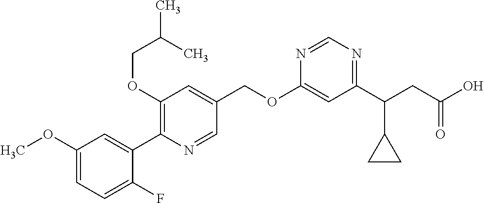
C1(OC)=CC=C(F)C(C2=C(OCC(C)C)C=C(COC3=CC(C(CC(O)=O)C4CC4)=NC=N3)C=N2)=C1
